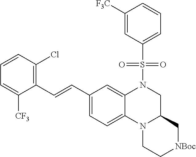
N12CC[NBoc]CC1CN(S(C1=CC=CC([F3C])=C1)(=O)=O)C1=CC(C=CC3=C(Cl)C=CC=C3[CF3])=CC=C21
